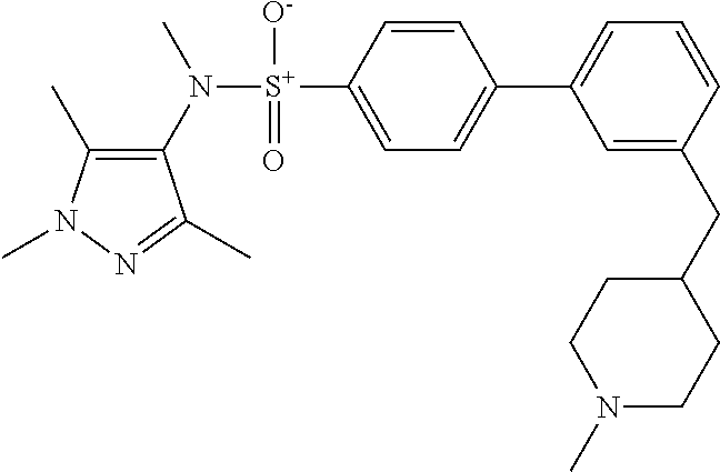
C1(C)=C(N([S+](C2=CC=C(C3=CC=CC(CC4CCN(C)CC4)=C3)C=C2)([O-])=O)C)C(C)=NN1C
